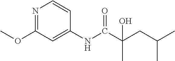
N1=C(OC)C=C(NC(C(CC(C)C)(C)O)=O)C=C1
